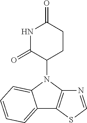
N1(C2CCC(=O)NC2=O)C2=C(C3=CC=CC=C13)SC=N2
